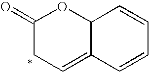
C1=CC2C(=CCC(=O)O2)C=C1
